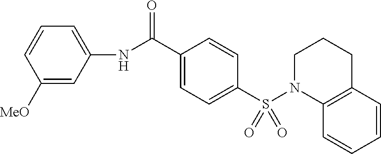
C1([MeO])=CC(NC(C2=CC=C(S(N3CCCC4=C3C=CC=C4)(=O)=O)C=C2)=O)=CC=C1
